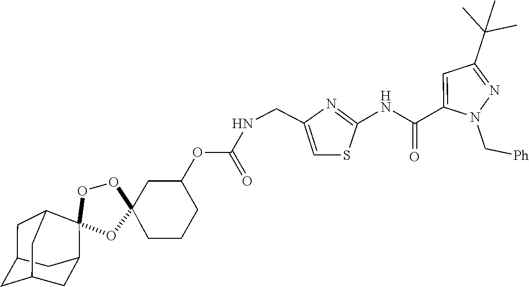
C(N1N=C(C(C)(C)C)C=C1C(NC1=NC(CNC(OC2CC3(OOC4(C5CC6CC(CC4C6)C5)O3)CCC2)=O)=CS1)=O)[Ph]
